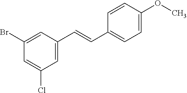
C1(Br)=CC(C=CC2=CC=C(OC)C=C2)=CC(Cl)=C1
